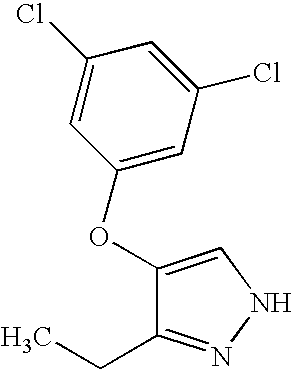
C1(OC2=CC(Cl)=CC(Cl)=C2)=CNN=C1CC
